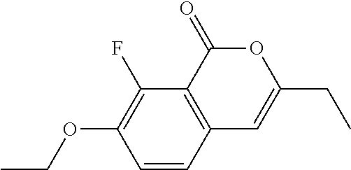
C1=CC2=C(C(F)=C1OCC)C(=O)OC(CC)=C2
